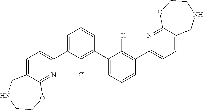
C1=C(C2=CC=C3C(=N2)OCCNC3)C(Cl)=C(C2=CC=CC(C3=CC=C4C(=N3)OCCNC4)=C2Cl)C=C1
